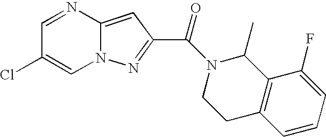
C1=NC2=CC(C(N3C(C)C4=C(CC3)C=CC=C4F)=O)=NN2C=C1Cl
